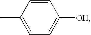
C1=CC(C)=CC=C1[OH]
